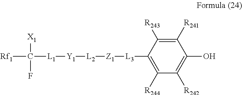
C([L1][Y1][L2][Z1][L3]C1=C([R244])C([R242])=C(O)C([R241])=C1[R243])([X1])(F)[Rf1]
